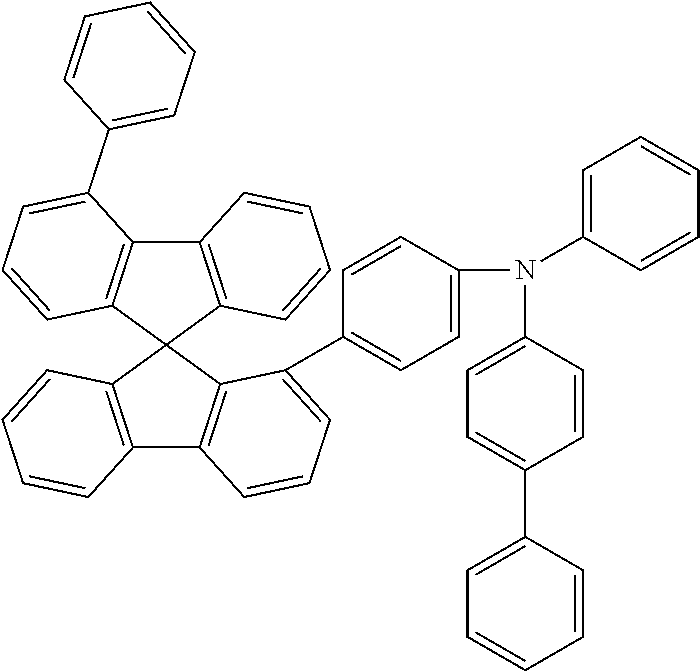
C12=C(C3(C4=C1C(C1=CC=CC=C1)=CC=C4)C1=C(C4=C3C(C3=CC=C(N(C5=CC=CC=C5)C5=CC=C(C6=CC=CC=C6)C=C5)C=C3)=CC=C4)C=CC=C1)C=CC=C2
